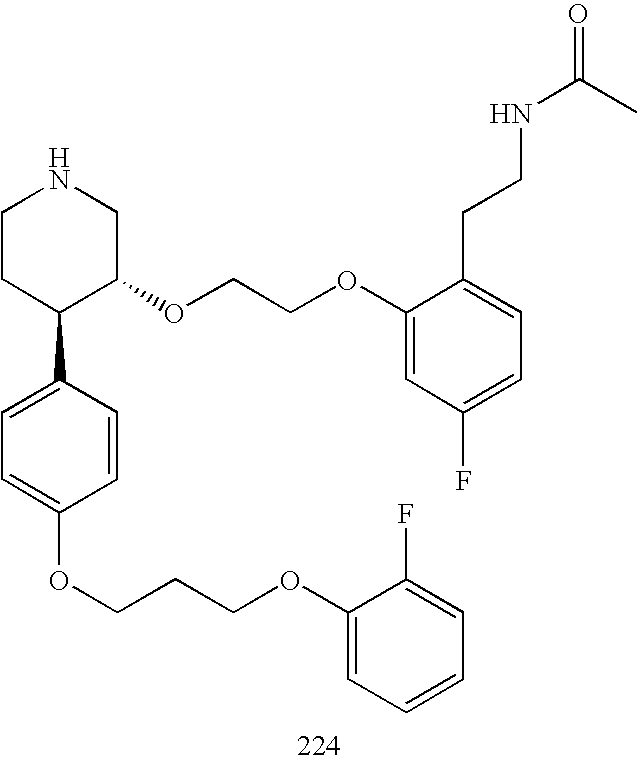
C1CC(C2=CC=C(OCCCOC3=CC=CC=C3F)C=C2)C(OCCOC2=CC(F)=CC=C2CCNC(=O)C)CN1
